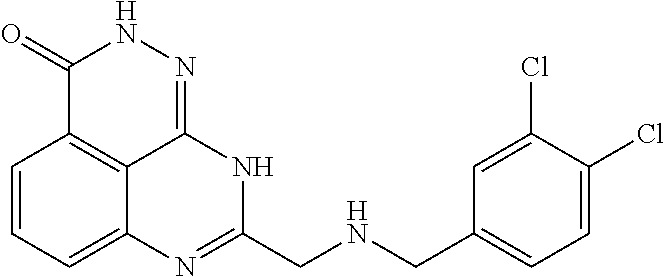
C1=CC=C2C3=C1C(=O)NN=C3NC(CNCC1=CC=C(Cl)C(Cl)=C1)=N2
